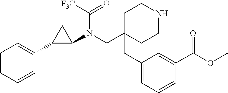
C1C(CC2=CC=CC(C(OC)=O)=C2)(CN(C2CC2C2=CC=CC=C2)C([F3C])=O)CCNC1
